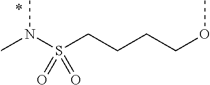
CN(S(CCCCOC)(=O)=O)C
